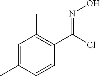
C1=C(C)C=CC(C(Cl)=NO)=C1C
